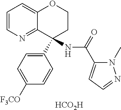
[HCO2H].C12=NC=CC=C1OCCC2(C1=CC=C([F3CO])C=C1)NC(C1=CC=NN1C)=O
